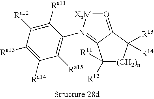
C1([Ra11])=C([Ra12])C([Ra13])=C([Ra14])C([Ra15])=C1N1=C2C([R12])([R11])[(CH2)n]C([R13])([R14])C2=O[XpM]1
